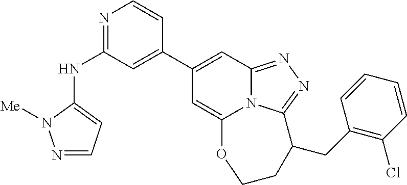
N1=C(NC2=CC=NN2[Me])C=C(C2=CC3=NN=C4N3C(=C2)OCCC4CC2=C(Cl)C=CC=C2)C=C1
